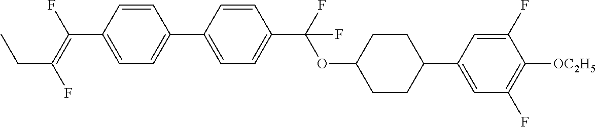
C1=CC(C(=C(F)CC)F)=CC=C1C1=CC=C(C(OC2CCC(C3=CC(F)=C([OC2H5])C(F)=C3)CC2)(F)F)C=C1
